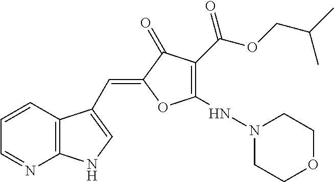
C1=CC2=C(N=C1)NC=C2C=C1C(=O)C(C(OCC(C)C)=O)=C(NN2CCOCC2)O1
